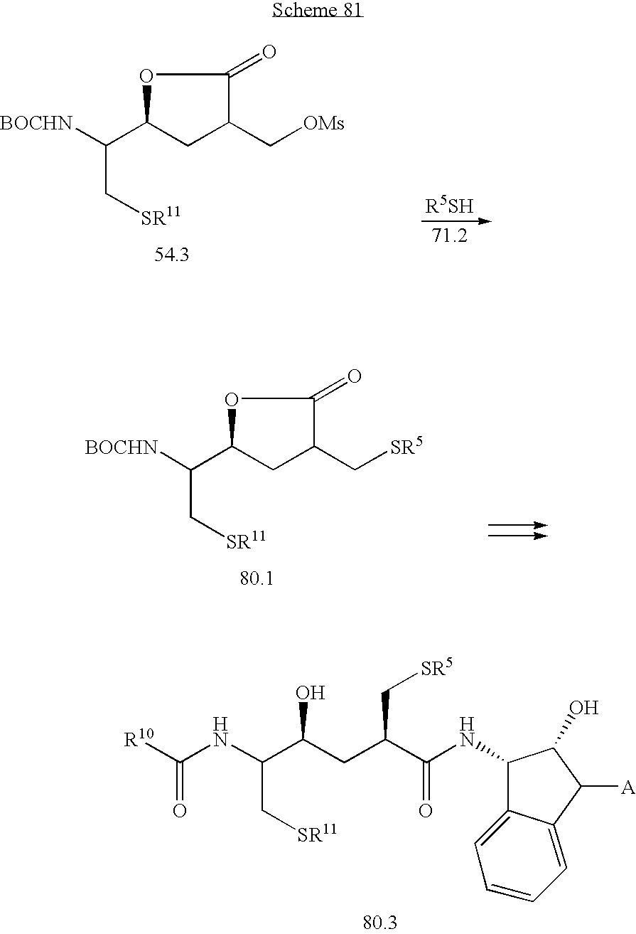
C(C[SR11])(C1CC(C[OMs])C(=O)O1)[BOCHN].C(C[SR11])(C1CC(C[SR5])C(=O)O1)[BOCHN].C(C[SR11])(C(CC(C[SR5])C(=O)NC1C2=CC=CC=C2C([A])C1O)O)NC(=O)[R10]
